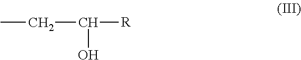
C(O)([R])CC
